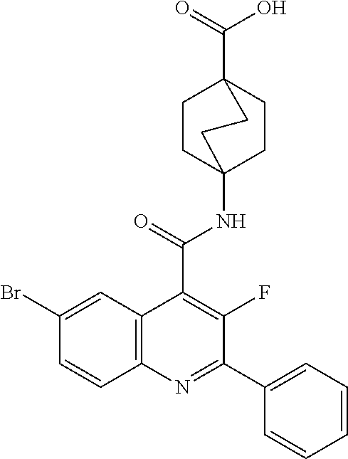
C12=C(C=C(Br)C=C1)C(C(=O)NC13CCC(C(=O)O)(CC1)CC3)=C(F)C(C1=CC=CC=C1)=N2
